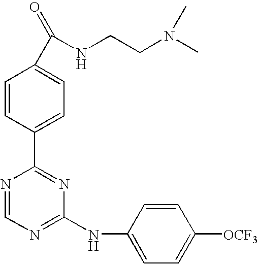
C1=CC(C2=NC(NC3=CC=C([OCF3])C=C3)=NC=N2)=CC=C1C(=O)NCCN(C)C
